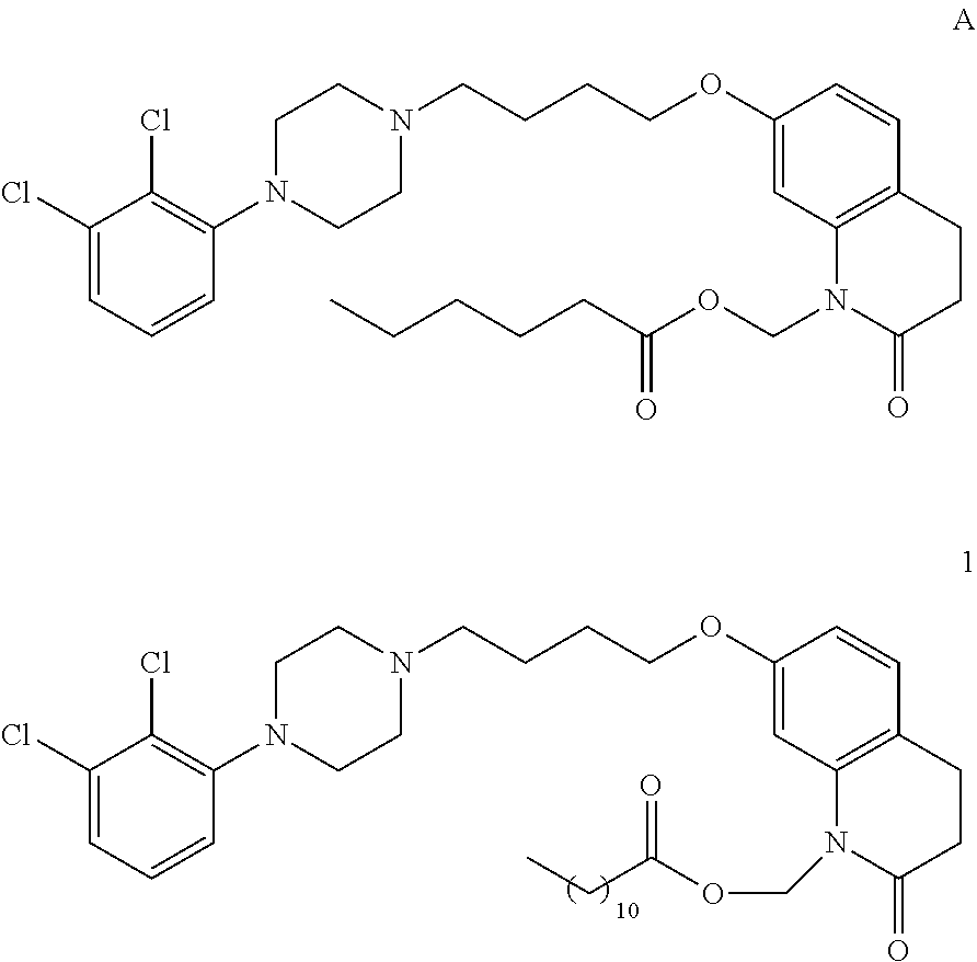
C1(Cl)=CC=CC(N2CCN(CCCCOC3=CC4=C(C=C3)CCC(=O)N4COC(CCCCC)=O)CC2)=C1Cl.C1(Cl)=CC=CC(N2CCN(CCCCOC3=CC4=C(C=C3)CCC(=O)N4COC(CC)=O)CC2)=C1Cl
